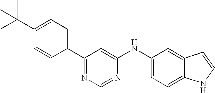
CC(C1=CC=C(C2=NC=NC(NC3=CC=C4C(=C3)C=CN4)=C2)C=C1)(C)C
